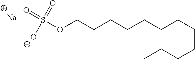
S(OCCCCCCCCCCCC)(=O)(=O)[O-].[Na]
